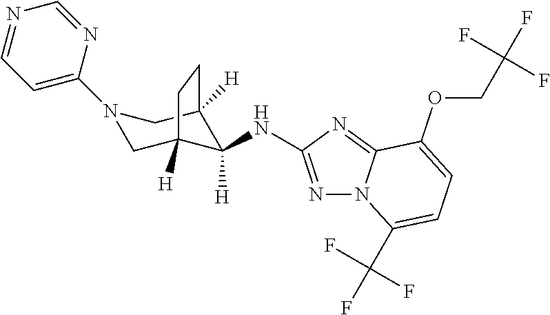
C1(N2CC3([H])C(NC4=NN5C(=N4)C(OCC(F)(F)F)=CC=C5C(F)(F)F)([H])C([H])(C2)CC3)=CC=NC=N1
